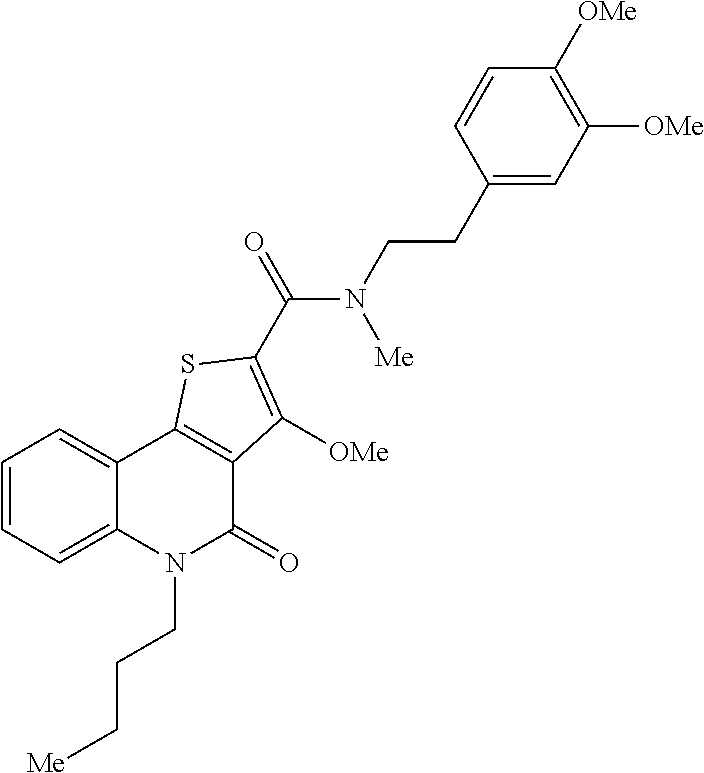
C1=CC=C2C(=C1)C1=C(C(=O)N2CCC[Me])C([OMe])=C(C(N([Me])CCC2=CC([OMe])=C([OMe])C=C2)=O)S1
